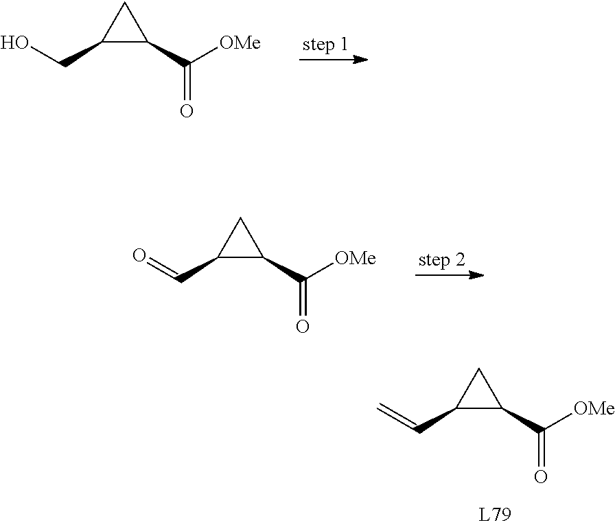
OCC1C(C(=O)[OMe])C1.O=CC1C(C(=O)[OMe])C1.C=CC1C(C(=O)[OMe])C1
